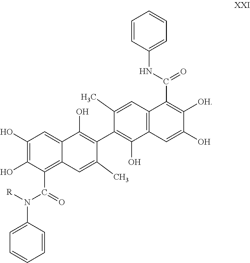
C1(O)=C(O)C(C(=O)N([R])C2=CC=CC=C2)=C2C(=C1)C(O)=C(C1=C(O)C3=C(C=C1C)C(C(NC1=CC=CC=C1)=O)=C([OH])C(O)=C3)C(C)=C2
